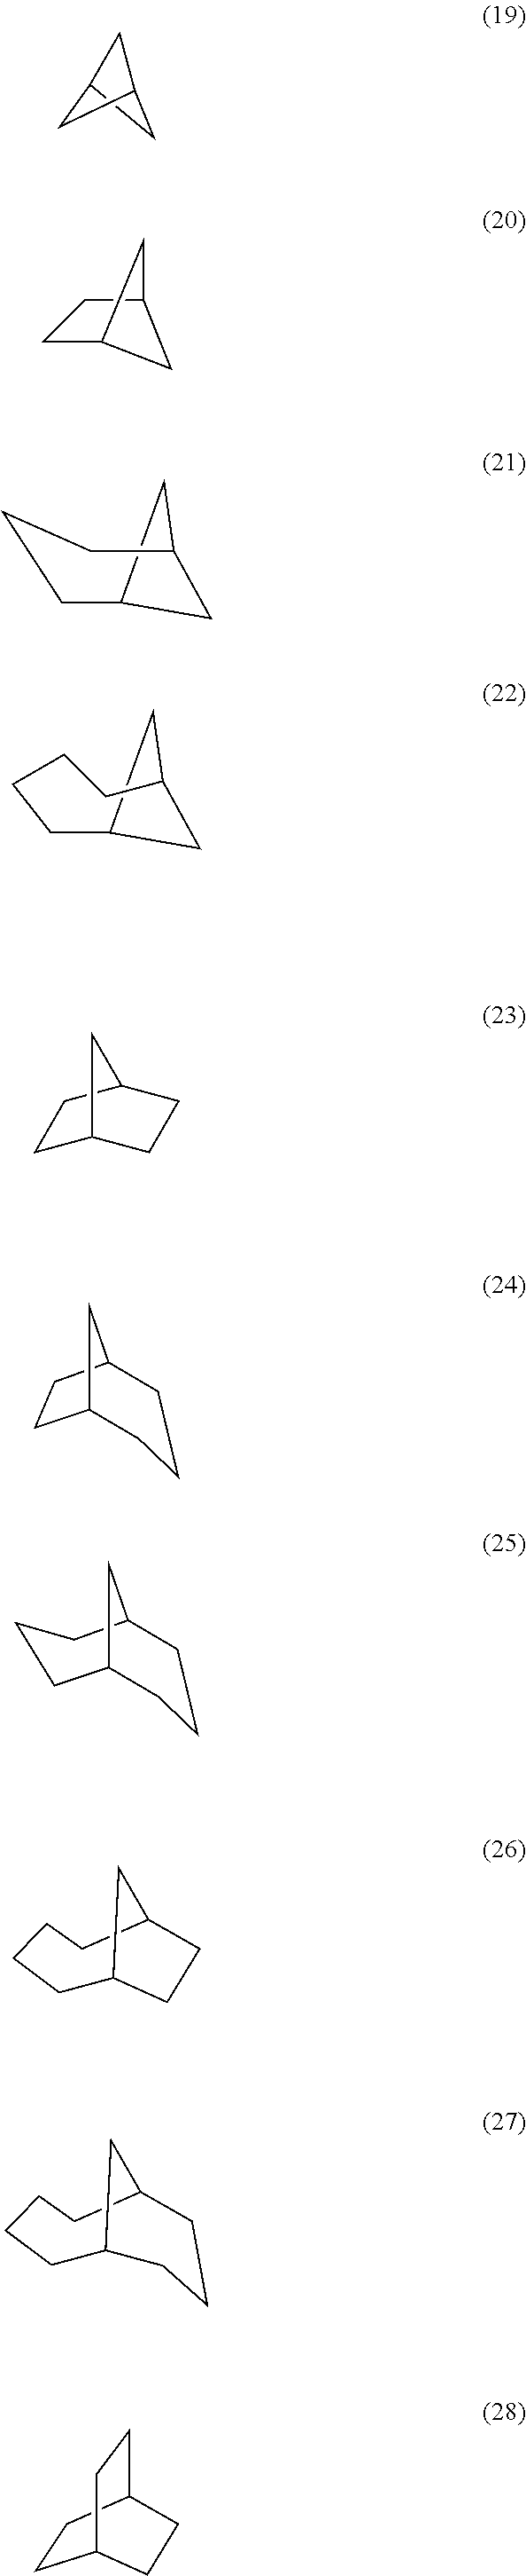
C1C2CCC(C1)C2.C1CCC2CCCC1C2.C1CCC2CCC1C2.C1C2CCC(CCC1)C2.C1C2CC(CCC1)CCC2.C1CC2CCC1CC2.C12CC(C1)C2.C12CCC(C1)C2.C12CC(CCC1)C2.C12CC(CCCC1)C2
